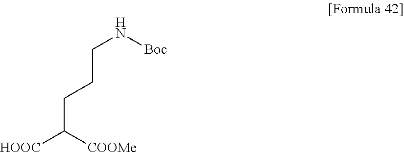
[HOOC]C([COOMe])CCCN[Boc]
